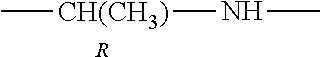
C[CH(CH3)]NC.[R]
